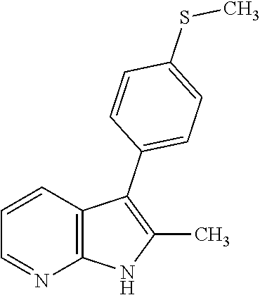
C1=CC2=C(N=C1)NC(C)=C2C1=CC=C(SC)C=C1
